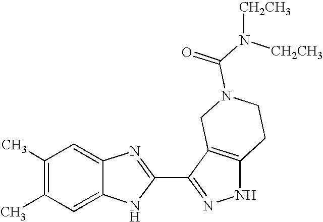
C1=C2C(=CC(C)=C1C)N=C(C1=NNC3=C1CN(C(N([CH2CH3])[CH2CH3])=O)CC3)N2
